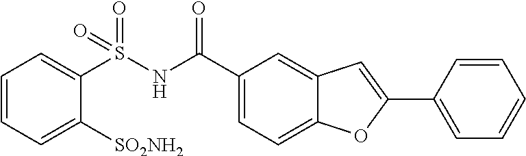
C1(C(NS(C2=CC=CC=C2[SO2NH2])(=O)=O)=O)=CC=C2C(=C1)C=C(C1=CC=CC=C1)O2
